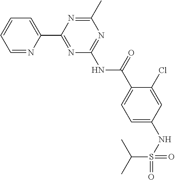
C1=NC(C2=NC(NC(=O)C3=CC=C(NS(C(C)C)(=O)=O)C=C3Cl)=NC(C)=N2)=CC=C1
